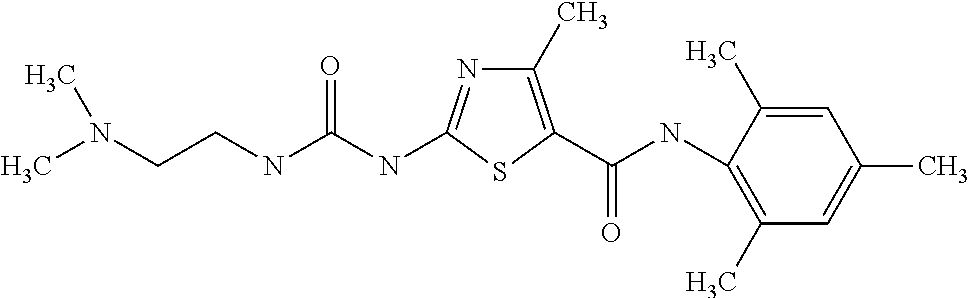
CN(CCNC(NC1=NC(C)=C(C(=O)NC2=C(C)C=C(C)C=C2C)S1)=O)C
